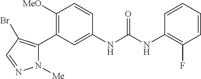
C1([MeO])=C(C2=C(Br)C=NN2[Me])C=C(NC(NC2=C(F)C=CC=C2)=O)C=C1
